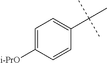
C1=C([i-PrO])C=CC(C(C)(C)C)=C1
